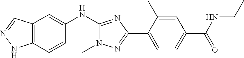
C12=C(C=CC(NC3=NC(C4=CC=C(C(NCC)=O)C=C4C)=NN3C)=C1)NN=C2
